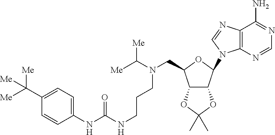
C1(NC(=O)NCCCN(CC2C3C(C(N4C5=C(C(N)=NC=N5)N=C4)O2)OC(C)(C)O3)C([Me])[Me])=CC=C(C([Me])([Me])[Me])C=C1
